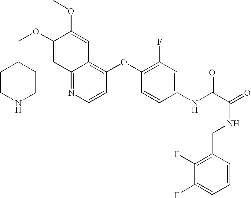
C(OC1=CC2=NC=CC(OC3=C(F)C=C(NC(C(=O)NCC4=C(F)C(F)=CC=C4)=O)C=C3)=C2C=C1OC)C1CCNCC1
